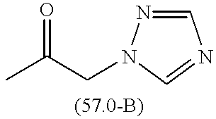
C1=NN(CC(C)=O)C=N1
